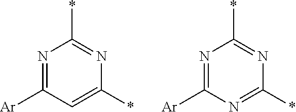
N1=C([Ar])C=C(*)N=C1*.N1=C([Ar])N=C(*)N=C1*
